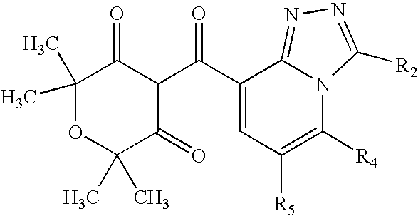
C1(C)(C)OC(C)(C)C(=O)C(C(C2=CC([R5])=C([R4])N3C2=NN=C3[R2])=O)C1=O
